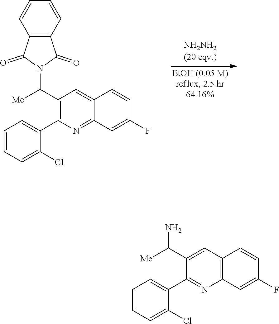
C1(C([Me])N2C(=O)C3=C(C2=O)C=CC=C3)=C(C2=CC=CC=C2Cl)N=C2C(=C1)C=CC(F)=C2.C1(C([Me])N)=CC2=C(N=C1C1=CC=CC=C1Cl)C=C(F)C=C2
